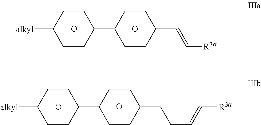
C1CC(C2CCC(C=C[R3a])CC2)CCC1[alkyl].O.O.C1CC(C2CCC(CCC=C[R3a])CC2)CCC1[alkyl].O.O
